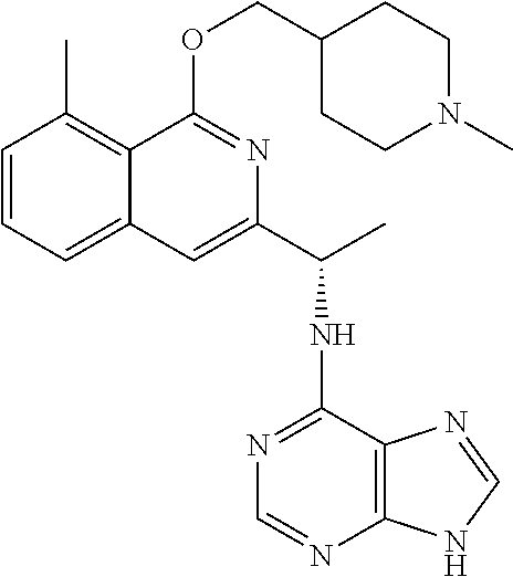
C1=CC=C2C(=C1C)C(OCC1CCN(C)CC1)=NC(C(NC1=NC=NC3=C1N=CN3)C)=C2
